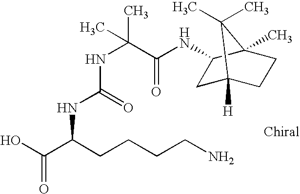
C(C(NC1CC2([H])CCC1(C)C2(C)C)=O)(NC(NC(C(O)=O)CCCCN)=O)(C)C
